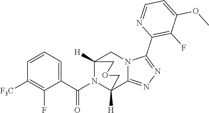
C1=CC=C(C(N2C3([H])C4=NN=C(C5=C(F)C(OC)=CC=N5)N4CC2([H])COC3)=O)C(F)=C1[F3C]
